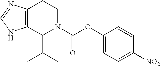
C12=C(N=CN1)CCN(C(OC1=CC=C([NO2])C=C1)=O)C2C(C)C
